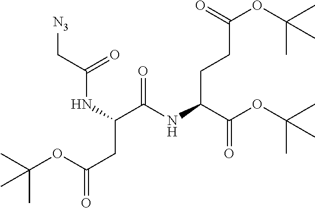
C(C(C(OC(C)(C)C)=O)NC(=O)C(CC(OC(C)(C)C)=O)NC(C[N3])=O)CC(=O)OC(C)(C)C
